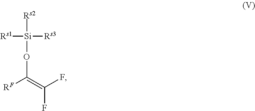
[Rs2][Si](OC([RF])=C(F)F)([Rs3])[Rs1]
